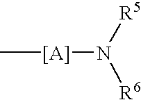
[[A]](N([R6])[R5])C
